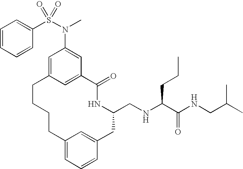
C12=CC=CC(=C1)CC(CNC(C(NCC(C)C)=O)CCC)NC(=O)C1=CC(=CC(N(S(C3=CC=CC=C3)(=O)=O)C)=C1)CCCC2
